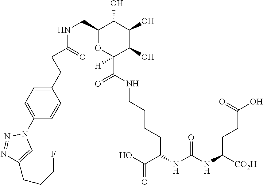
C(C(NC(NC([CO2H])CCC(O)=O)=O)CCCCNC(C1([H])C(O)C(O)C(O)C(CNC(CCC2=CC=C(N3N=NC(CCCF)=C3)C=C2)=O)O1)=O)(O)=O
